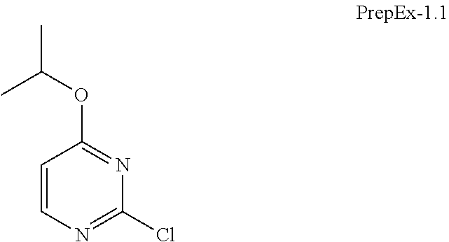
C1=CN=C(Cl)N=C1OC(C)C
